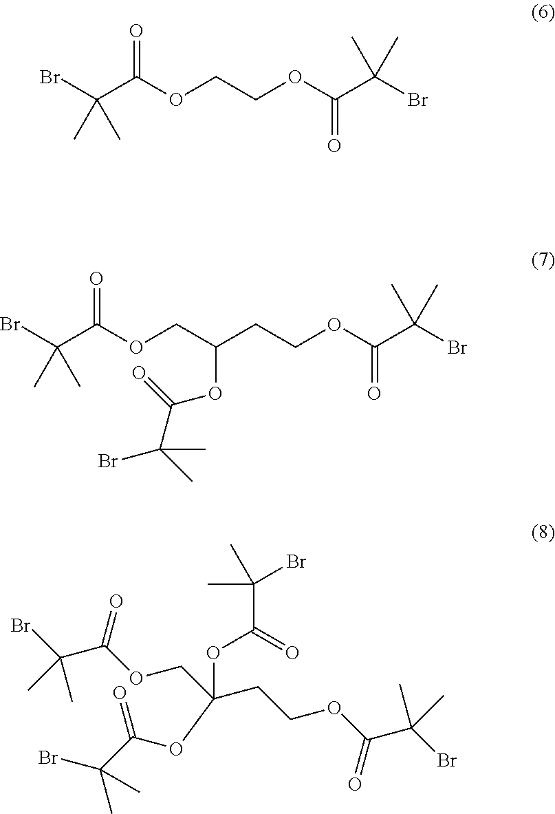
BrC(C(OCCOC(C(Br)(C)C)=O)=O)(C)C.BrC(C(OCC(CCOC(C(Br)(C)C)=O)OC(C(C)(Br)C)=O)=O)(C)C.C(C(=O)OC(CCOC(C(Br)(C)C)=O)(COC(=O)C(C)(Br)C)OC(C(Br)(C)C)=O)(C)(Br)C
